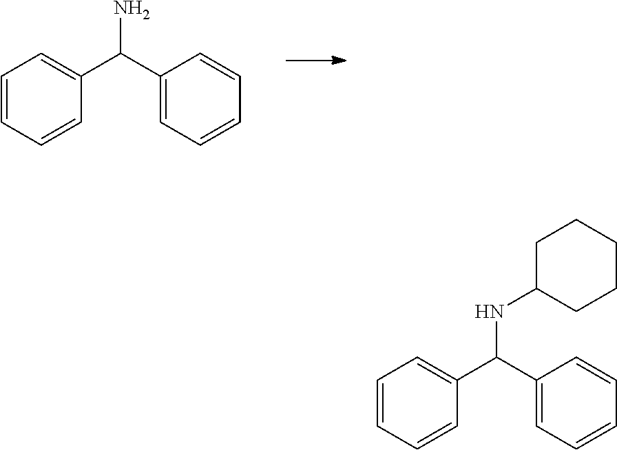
C1=CC=CC(C(C2=CC=CC=C2)N)=C1.C1=CC=CC(C(C2=CC=CC=C2)NC2CCCCC2)=C1
